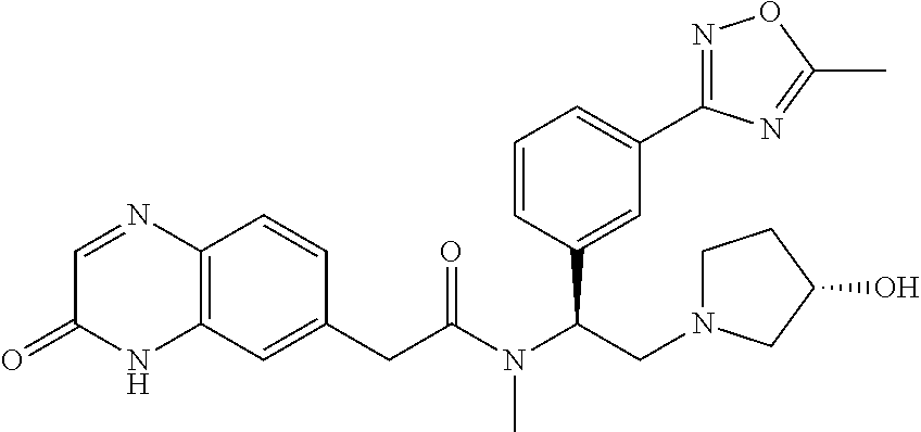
C12=C(C=C(CC(N(C(CN3CCC(O)C3)C3=CC(C4=NOC(C)=N4)=CC=C3)C)=O)C=C1)NC(=O)C=N2
